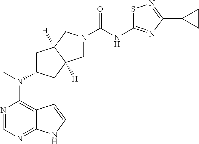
N1=CN=C2C(=C1N(C1CC3([H])C([H])(C1)CN(C(NC1=NC(C4CC4)=NS1)=O)C3)C)C=CN2
